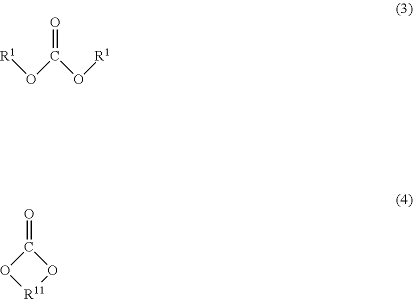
[R1]OC(O[R1])=O.C1(=O)O[R11]O1
